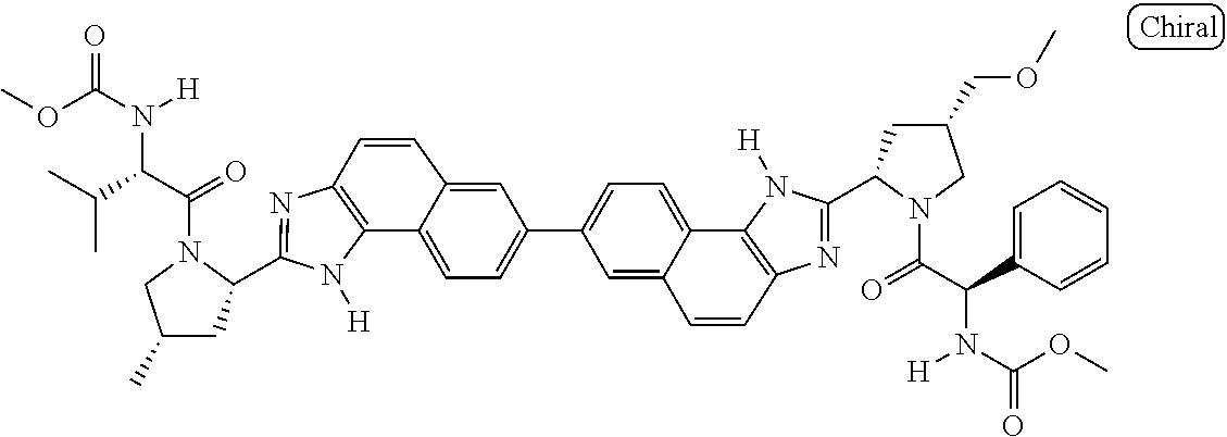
C12=C(N=C(C3CC(C)CN3C(=O)C(C(C)C)N([H])C(OC)=O)N1[H])C=CC1=CC(C3=CC=C4C5=C(N=C(C6CC(COC)CN6C(=O)C(C6=CC=CC=C6)N([H])C(OC)=O)N5[H])C=CC4=C3)=CC=C21
